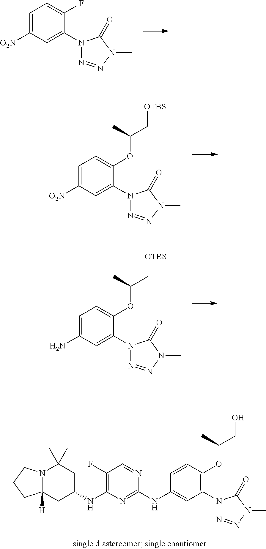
C1=C([O2N])C=C(N2N=NN(C)C2=O)C(F)=C1.C1=C([O2N])C=C(N2N=NN(C)C2=O)C(OC(C[OTBS])C)=C1.C1=C(N)C=C(N2N=NN(C)C2=O)C(OC(C[OTBS])C)=C1.C1=CC(OC(CO)C)=C(N2N=NN(C)C2=O)C=C1NC1=NC(NC2CC(C)(C)N3C([H])(C2)CCC3)=C(F)C=N1
